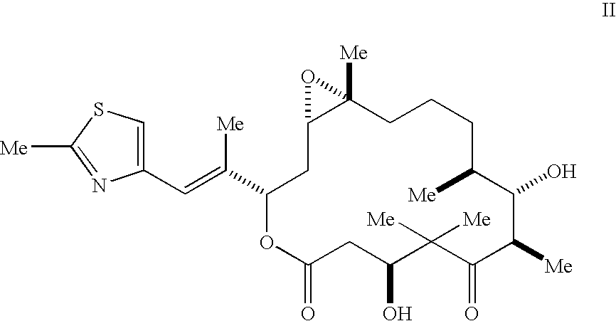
C1C2([Me])C(CC(C(=CC3=CSC([Me])=N3)[Me])OC(=O)CC(O)C([Me])([Me])C(=O)C([Me])C(O)C([Me])CC1)O2
